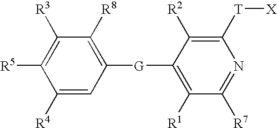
C1([R4])=CC([G]C2=C([R1])C([R7])=NC([T][X])=C2[R2])=C([R8])C([R3])=C1[R5]
